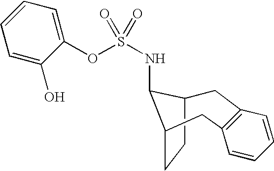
C1C2CCC(C2NS(OC2=CC=CC=C2O)(=O)=O)CC2=C1C=CC=C2
